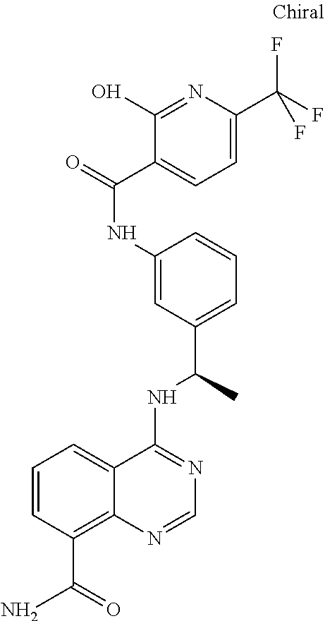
C1=CC(C(N)=O)=C2C(=C1)C(NC(C)C1=CC=CC(NC(=O)C3=CC=C(C(F)(F)F)N=C3O)=C1)=NC=N2
